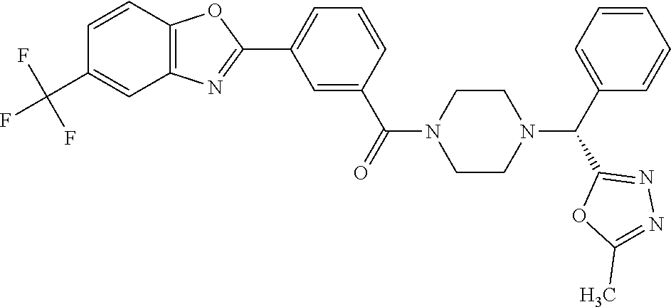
C1=C(C(=O)N2CCN(C(C3=CC=CC=C3)C3=NN=C(C)O3)CC2)C=CC=C1C1=NC2=C(O1)C=CC(C(F)(F)F)=C2
